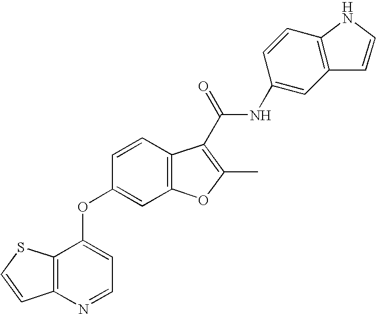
C1=CC2=C(C=C1OC1=CC=NC3=C1SC=C3)OC(C)=C2C(=O)NC1=CC2=C(C=C1)NC=C2
